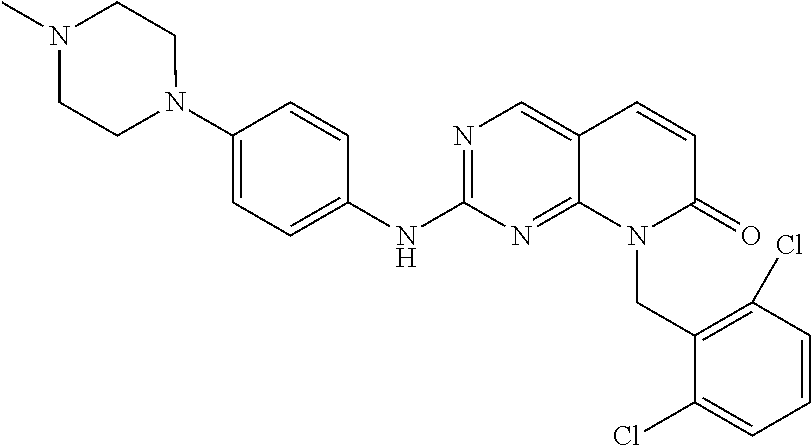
N1(C2=CC=C(NC3=NC=C4C(=N3)N(CC3=C(Cl)C=CC=C3Cl)C(=O)C=C4)C=C2)CCN(C)CC1
